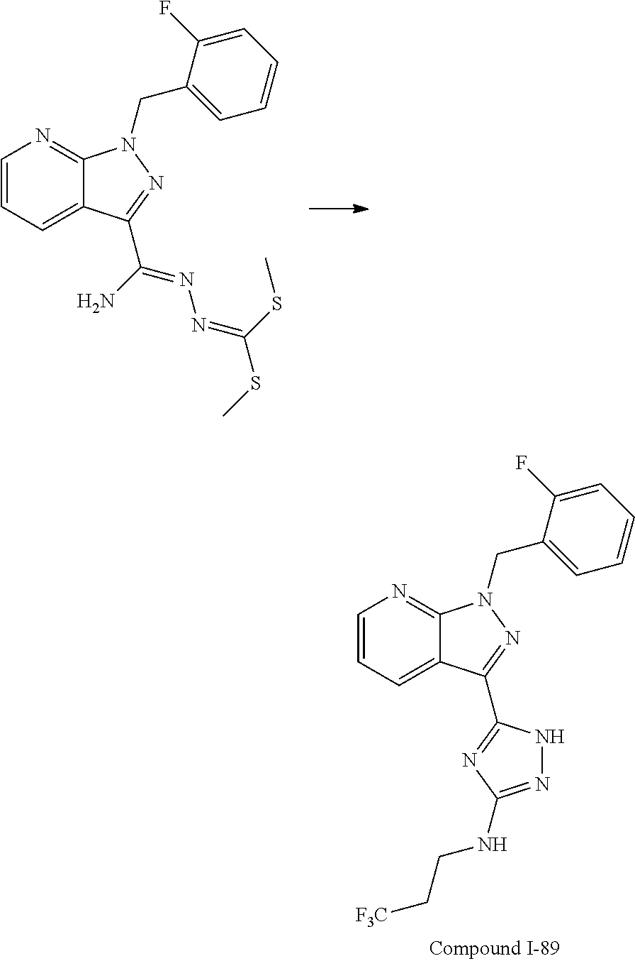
C1=CC=C2C(=N1)N(CC1=CC=CC=C1F)N=C2C1=NC(NCC[F3C])=NN1.C1=CC=C2C(=N1)N(CC1=CC=CC=C1F)N=C2C(N)=NN=C(SC)SC
